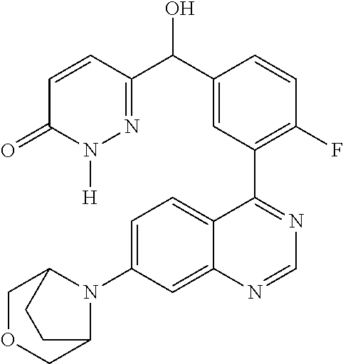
C1=CC(C(C2=CC(C3=NC=NC4=CC(N5C6COCC5CC6)=CC=C34)=C(F)C=C2)O)=NN([H])C1=O
